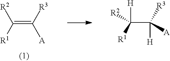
[R2]C([R1])=C([R3])[A].C(C([R3])([H])[A])([H])([R2])[R1]
